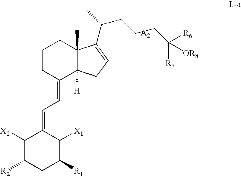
C1CC(=CC=C2C([X2])C([R2])CC([R1])C2[X1])C2([H])C(C)(C1)C(C(CCCC([R6])([R7])[OR8])C)=CC2
